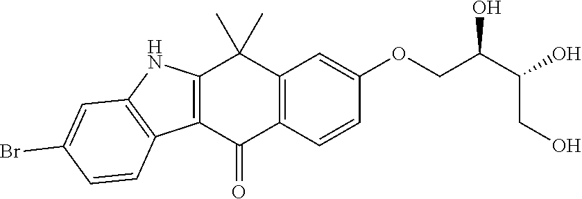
C12=C(C(=O)C3=C(C1(C)C)C=C(OCC(C(O)CO)O)C=C3)C1=C(N2)C=C(Br)C=C1
